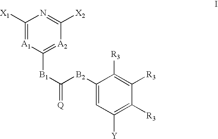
N1=C([X2])[A2]=C([B1]C(=[Q])[B2]C2=CC([Y])=C([R3])C([R3])=C2[R3])[A1]=C1[X1]
